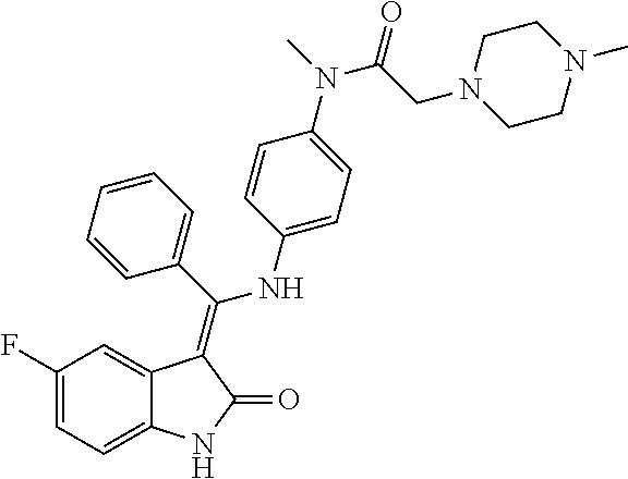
C1(F)=CC=C2C(=C1)C(=C(C1=CC=CC=C1)NC1=CC=C(N(C)C(CN3CCN(C)CC3)=O)C=C1)C(=O)N2
